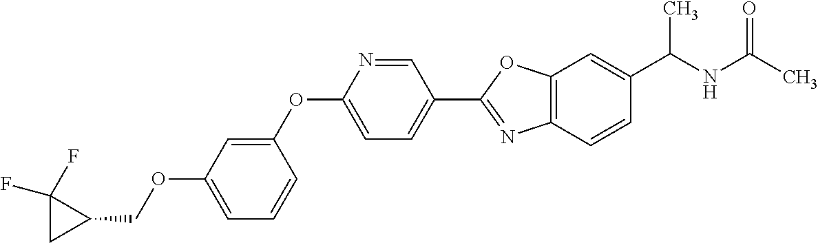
O(C1=CC=CC(OC2=CC=C(C3=NC4=C(O3)C=C(C(NC(C)=O)C)C=C4)C=N2)=C1)CC1C(F)(F)C1
